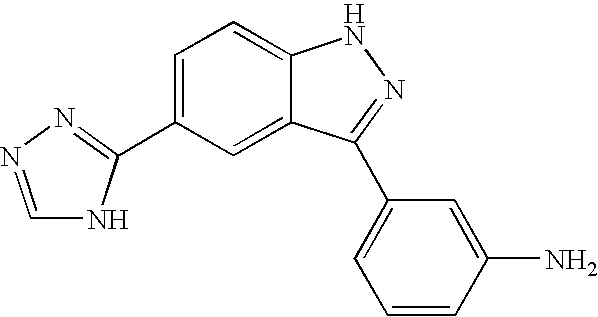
C1=NN=C(C2=CC=C3C(=C2)C(C2=CC=CC(N)=C2)=NN3)N1
